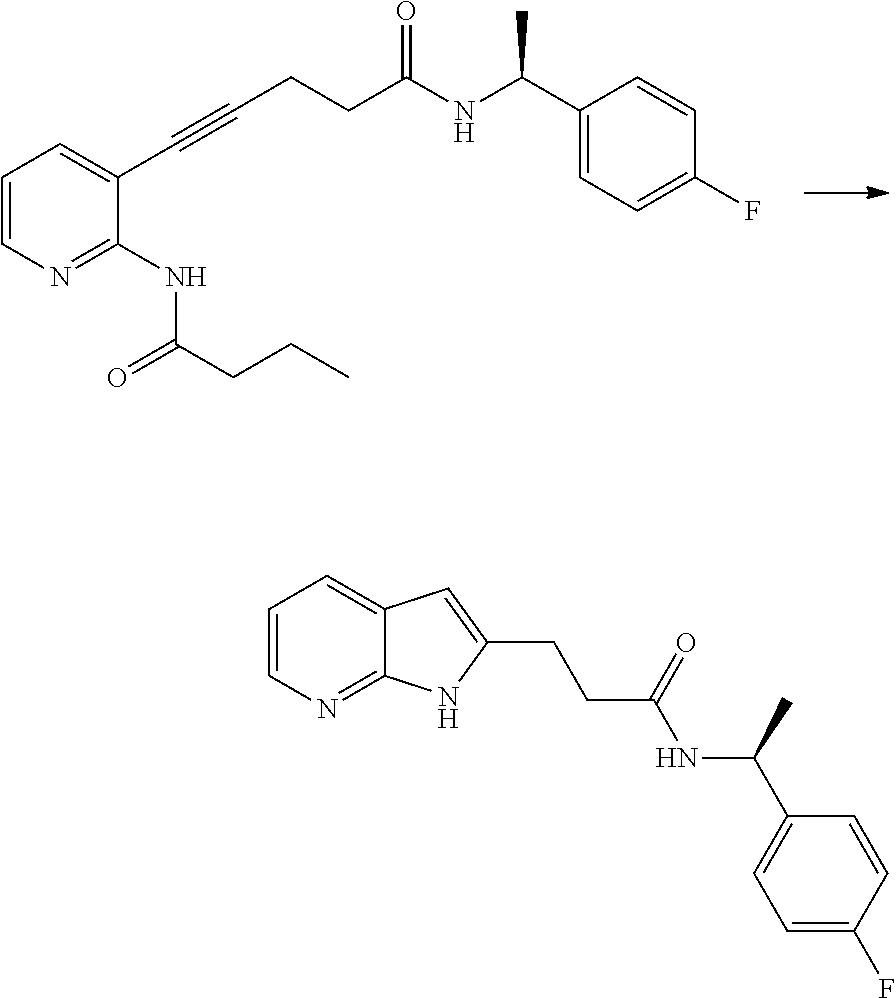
C1(C(NC(CCC#CC2=CC=CN=C2NC(CCC)=O)=O)C)=CC=C(F)C=C1.C1=CN=C2C(=C1)C=C(CCC(NC(C1=CC=C(F)C=C1)C)=O)N2
